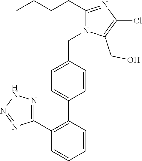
C1=CC(C2=CC=C(CN3C(CCCC)=NC(Cl)=C3CO)C=C2)=C(C2=NNN=N2)C=C1
